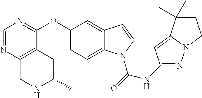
O(C1=CC=C2C(=C1)C=CN2C(=O)NC1=NN2C(=C1)C(C)(C)CC2)C1=NC=NC2=C1CC(C)NC2
